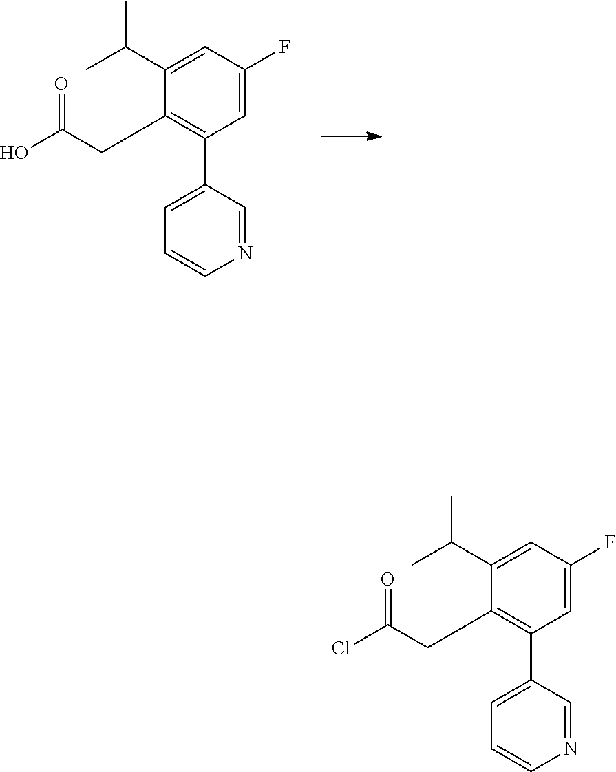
C1(C(C)C)=CC(F)=CC(C2=CC=CN=C2)=C1CC(O)=O.C1(C(C)C)=CC(F)=CC(C2=CC=CN=C2)=C1CC(Cl)=O
